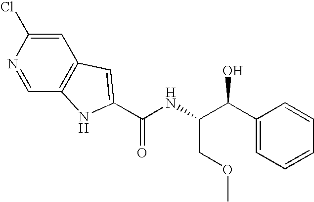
C(NC(C(O)C1=CC=CC=C1)COC)(=O)C1=CC2=C(C=NC(Cl)=C2)N1
